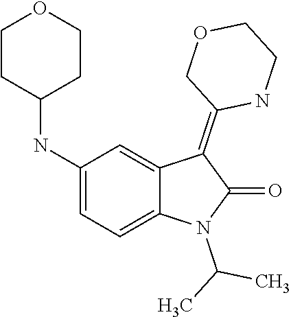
C1(NC2CCOCC2)=CC=C2C(=C1)C(=C1COCCN1)C(=O)N2C(C)C
